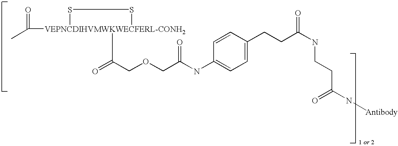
CC([VEPNCDIHVMWKWECFERL-CONH2]1(C(=O)COCC(NC2=CC=C(CCC(NCCC(N[Antibody])=O)=O)C=C2)=O)SS1)=O
